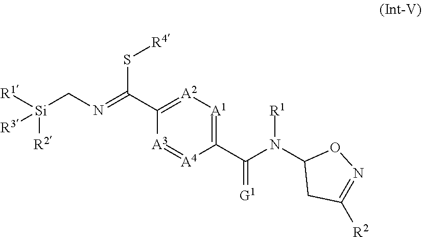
[A2]1=C(C(S[R4])=NC[Si]([R1])([R3])[R2])[A3]=[A4]C(C(N(C2CC([R2])=NO2)[R1])=[G1])=[A1]1
